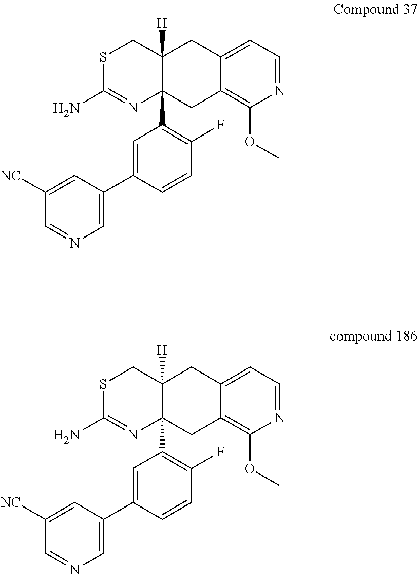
S1C(N)=NC2(C3=C(F)C=CC(C4=CN=CC([NC])=C4)=C3)C([H])(C1)CC1=CC=NC(OC)=C1C2.S1C(N)=NC2(C3=C(F)C=CC(C4=CN=CC([NC])=C4)=C3)C([H])(C1)CC1=CC=NC(OC)=C1C2
